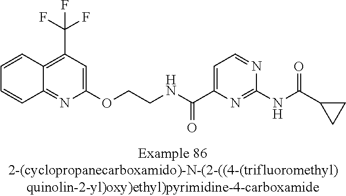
C12=C(C(F)(F)F)C=C(OCCNC(C3=CC=NC(NC(=O)C4CC4)=N3)=O)N=C1C=CC=C2
